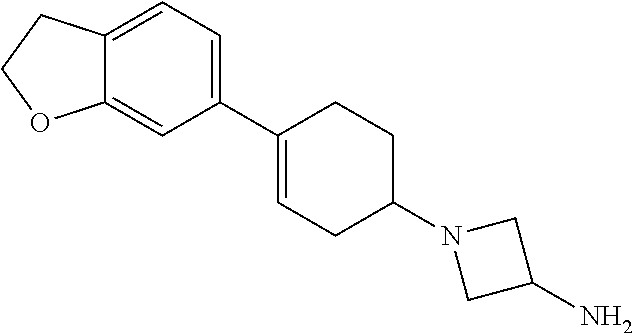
C1(C2=CCC(N3CC(N)C3)CC2)=CC=C2C(=C1)OCC2
